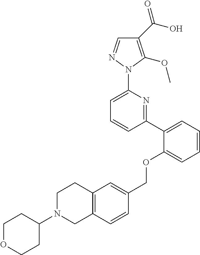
C1(C(O)=O)=C(OC)N(C2=CC=CC(C3=CC=CC=C3OCC3=CC4=C(C=C3)CN(C3CCOCC3)CC4)=N2)N=C1
